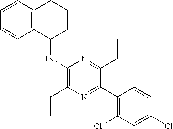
C1(Cl)=CC(Cl)=C(C2=NC(CC)=C(NC3C4=C(CCC3)C=CC=C4)N=C2CC)C=C1
